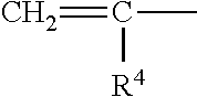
C=C(C)[R4]
